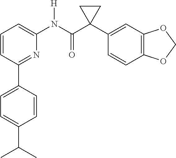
C1=CC(C2=CC=C(C(C)C)C=C2)=NC(N(C(C2(C3=CC4=C(C=C3)OCO4)CC2)=O)[H])=C1
